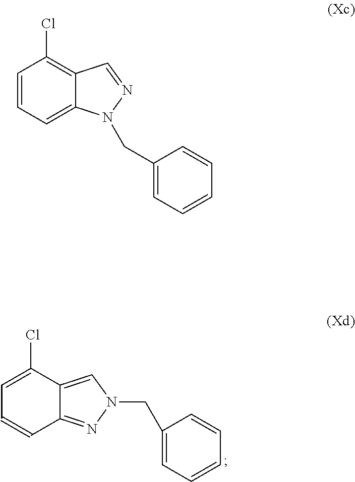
C1=CC=C2C(=C1Cl)C=NN2CC1=CC=CC=C1.C1=C(Cl)C2=CN(CC3=CC=CC=C3)N=C2C=C1
